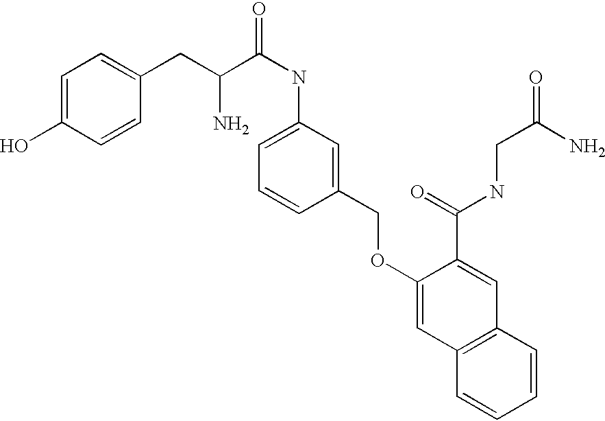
C1=C(O)C=CC(CC(C(=O)NC2=CC=CC(COC3=CC4=C(C=C3C(=O)NCC(=O)N)C=CC=C4)=C2)N)=C1
